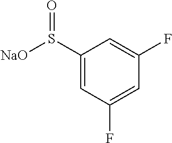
C1(S([NaO])=O)=CC(F)=CC(F)=C1
